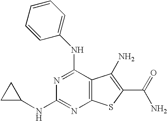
C1(NC2=CC=CC=C2)=NC(NC2CC2)=NC2=C1C(N)=C(C(N)=O)S2
